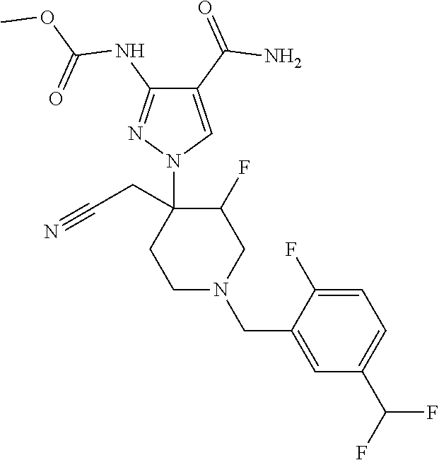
C1(C(=O)N)=CN(C2(CC#N)CCN(CC3=CC(C(F)F)=CC=C3F)CC2F)N=C1NC(OC)=O
